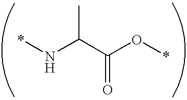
CC(N*)C(O*)=O
